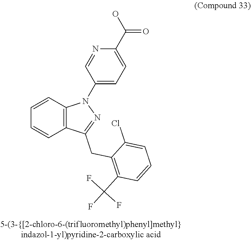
C12=C(C=CC=C1)N(C1=CC=C(C(O)=O)N=C1)N=C2CC1=C(C(F)(F)F)C=CC=C1Cl
